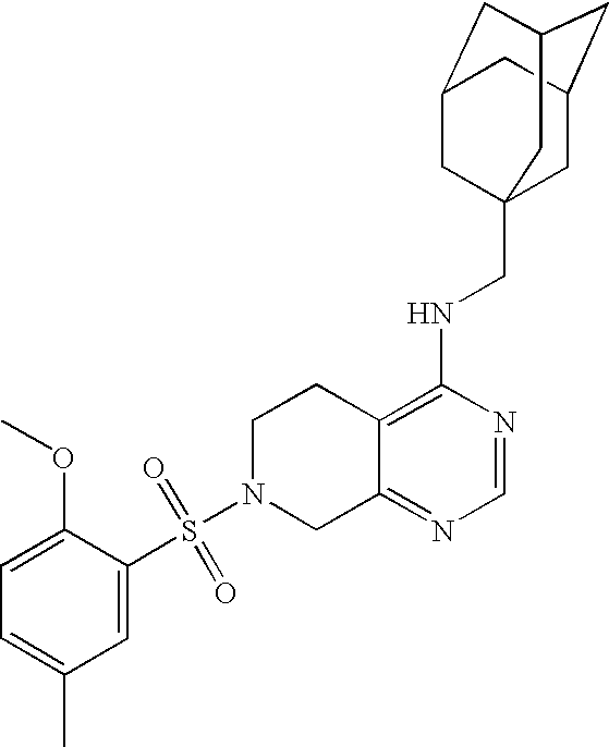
C12=C(NCC34CC5CC(CC(C3)C5)C4)N=CN=C1CN(S(=O)(=O)C1=CC(C)=CC=C1OC)CC2
